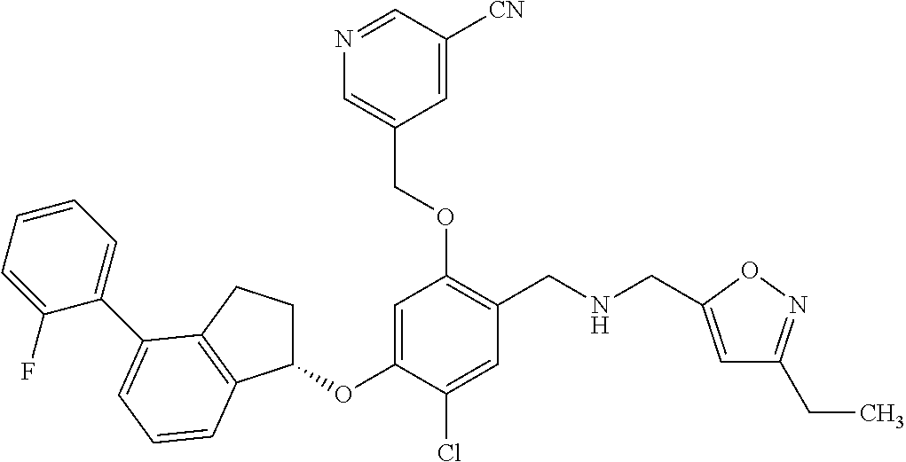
C1(OC2=CC(OCC3=CN=CC([CN])=C3)=C(CNCC3=CC(CC)=NO3)C=C2Cl)CCC2=C1C=CC=C2C1=CC=CC=C1F
